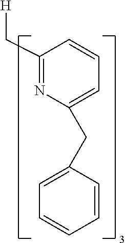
C1(C[H])=NC(CC2=CC=CC=C2)=CC=C1
